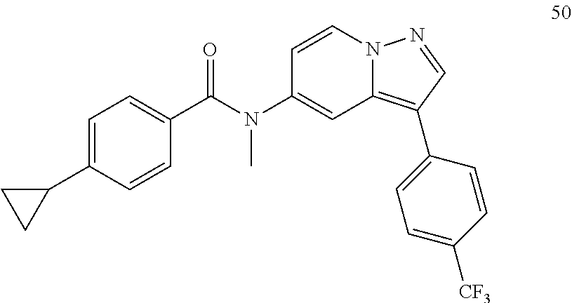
C1=CN2C(=C(C3=CC=C([CF3])C=C3)C=N2)C=C1N(C(C1=CC=C(C2CC2)C=C1)=O)C
